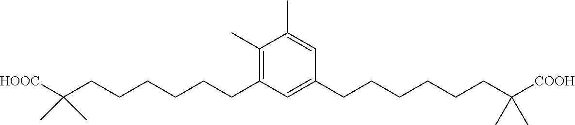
C1(C)=C(CCCCCCC(C)(C)[HOOC])C=C(CCCCCCC(C)(C)[COOH])C=C1C
